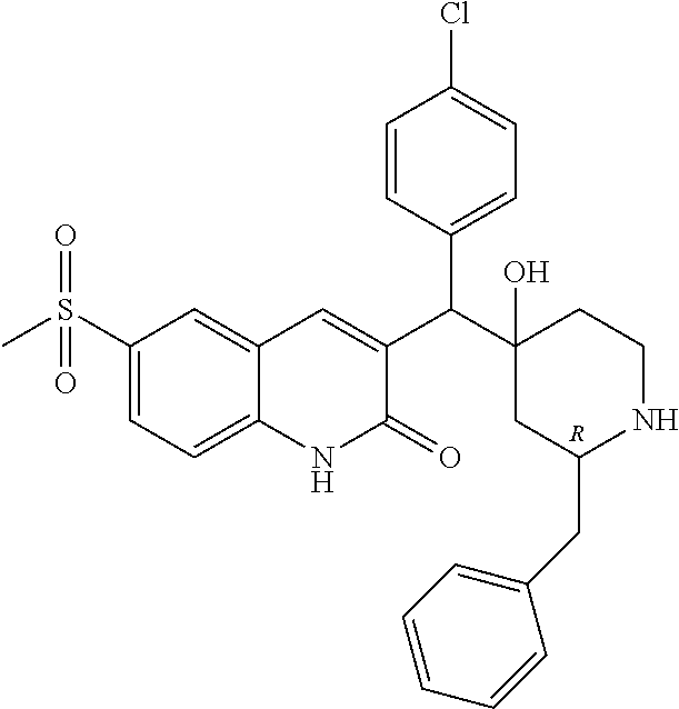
C1(S(C)(=O)=O)=CC=C2C(=C1)C=C(C(C1(O)CC(CC3=CC=CC=C3)NCC1)C1=CC=C(Cl)C=C1)C(=O)N2.[R]
